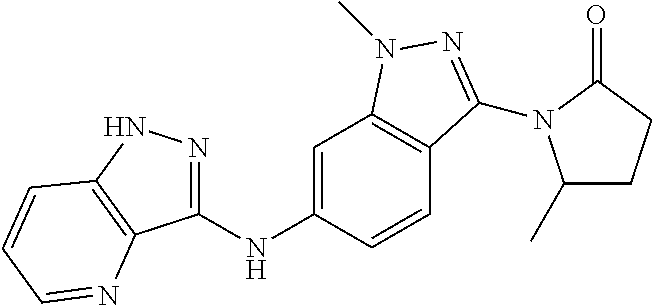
C1(NC2=CC3=C(C=C2)C(N2C(C)CCC2=O)=NN3C)=NNC2=C1N=CC=C2
